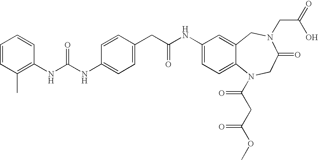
C1=CC(C)=C(NC(NC2=CC=C(CC(NC3=CC=C4C(=C3)CN(CC(O)=O)C(=O)CN4C(CC(OC)=O)=O)=O)C=C2)=O)C=C1
